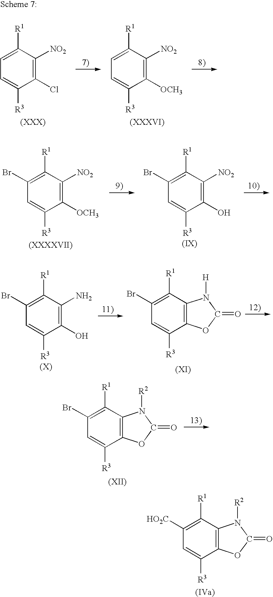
C12=C(C([R1])=C([HO2C])C=C1[R3])N([R2])C(=O)O2.C1(Cl)=C([NO2])C([R1])=CC=C1[R3].C1([OCH3])=C([NO2])C([R1])=CC=C1[R3].C12=C(C([R1])=C(Br)C=C1[R3])N([R2])C(=O)O2.C1([OCH3])=C([NO2])C([R1])=C(Br)C=C1[R3].C1(O)=C([NO2])C([R1])=C(Br)C=C1[R3].C12=C(C([R1])=C(Br)C=C1[R3])N([H])C(=O)O2.C1(O)=C(N)C([R1])=C(Br)C=C1[R3]
